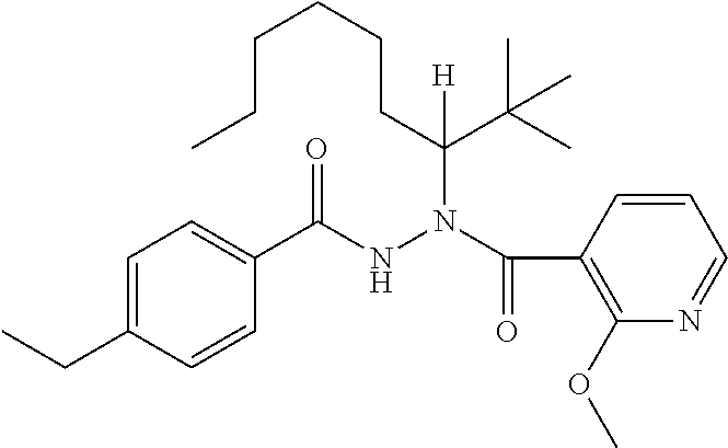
C1=C(CC)C=CC(C(NN(C(=O)C2=C(OC)N=CC=C2)C(CCCCCC)(C(C)(C)C)[H])=O)=C1
